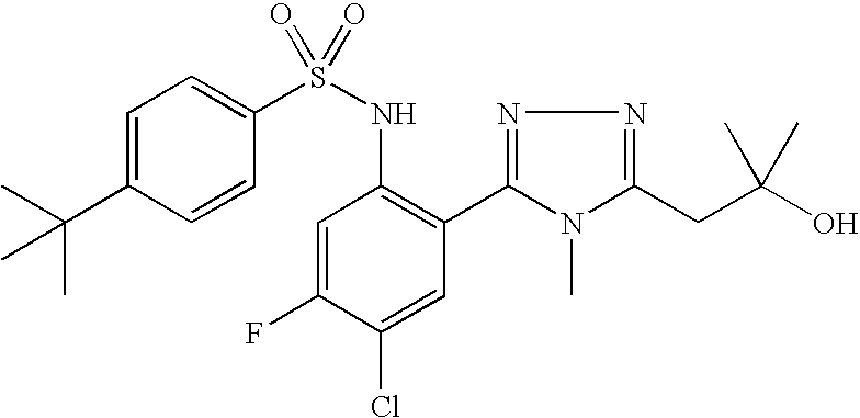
C1=C(C(C)(C)C)C=CC(S(NC2=C(C3=NN=C(CC(O)(C)C)N3C)C=C(Cl)C(F)=C2)(=O)=O)=C1
